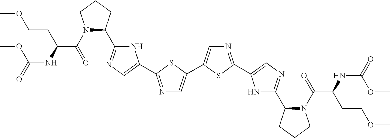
N1C(C2N(C(=O)C(NC(=O)OC)CCOC)CCC2)=NC=C1C1=NC=C(C2=CN=C(C3=CN=C(C4N(C(=O)C(NC(=O)OC)CCOC)CCC4)N3)S2)S1
